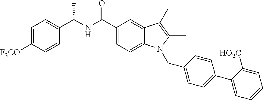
C1=C([F3CO])C=CC(C(NC(C2=CC=C3C(=C2)C(C)=C(C)N3CC2=CC=C(C3=CC=CC=C3[HO2C])C=C2)=O)C)=C1
